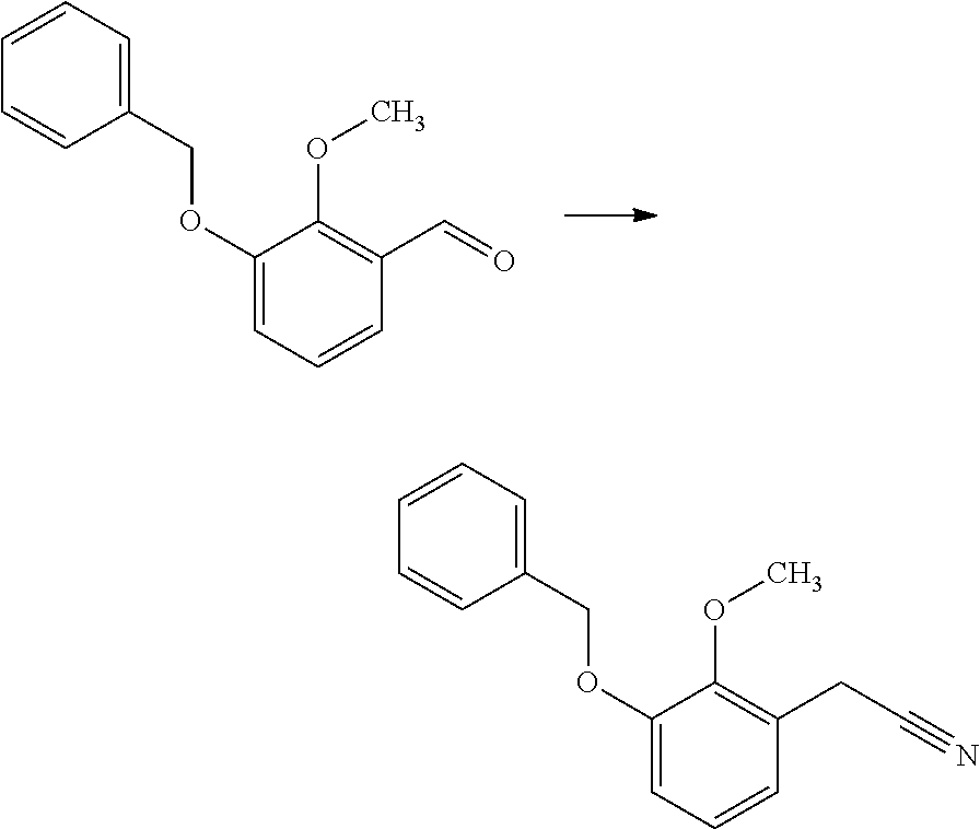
C1(COC2=CC=CC(C=O)=C2OC)=CC=CC=C1.C1(COC2=CC=CC(CC#N)=C2OC)=CC=CC=C1
